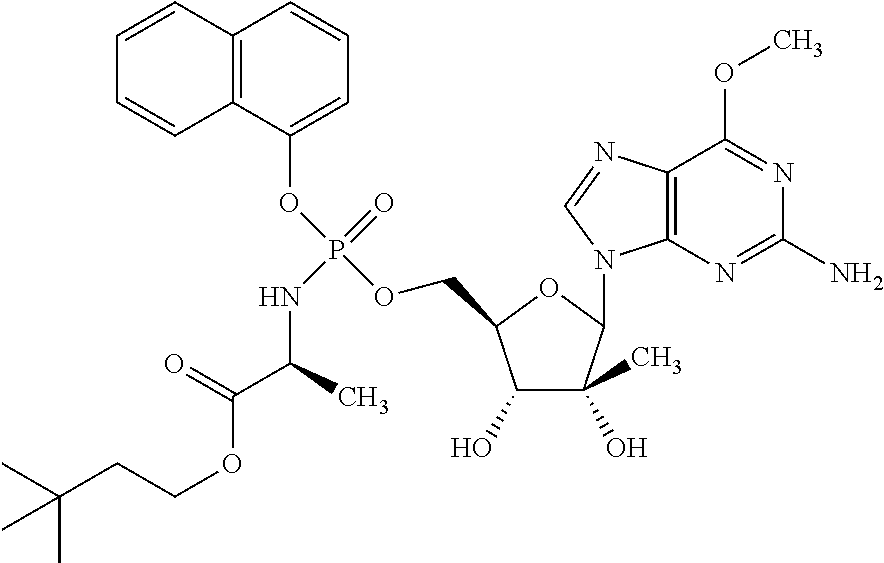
C1(O)C(C)(O)C(N2C3=C(N=C2)C(OC)=NC(N)=N3)OC1COP(OC1=CC=CC2=C1C=CC=C2)(=O)NC(C(OCCC(C)(C)C)=O)C
